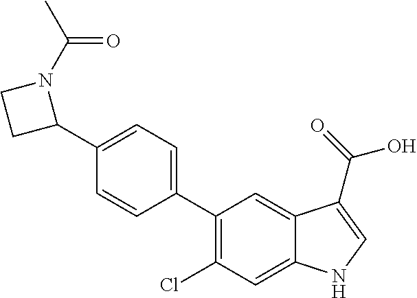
C1(C2=C(Cl)C=C3C(=C2)C(C(O)=O)=CN3)=CC=C(C2N(C(C)=O)CC2)C=C1
